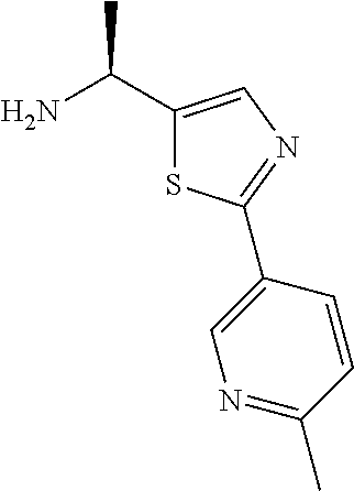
C1(C(N)C)=CN=C(C2=CN=C(C)C=C2)S1
